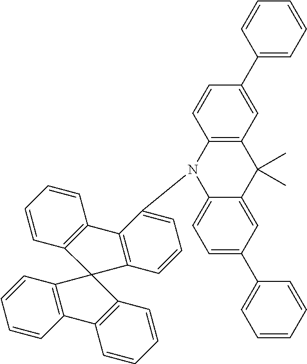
C1=CC2=C(C=C1)C1(C3=C2C=CC=C3)C2=C(C=CC=C2)C2=C1C=CC=C2N1C2=CC=C(C3=CC=CC=C3)C=C2C(C)(C)C2=C1C=CC(C1=CC=CC=C1)=C2
